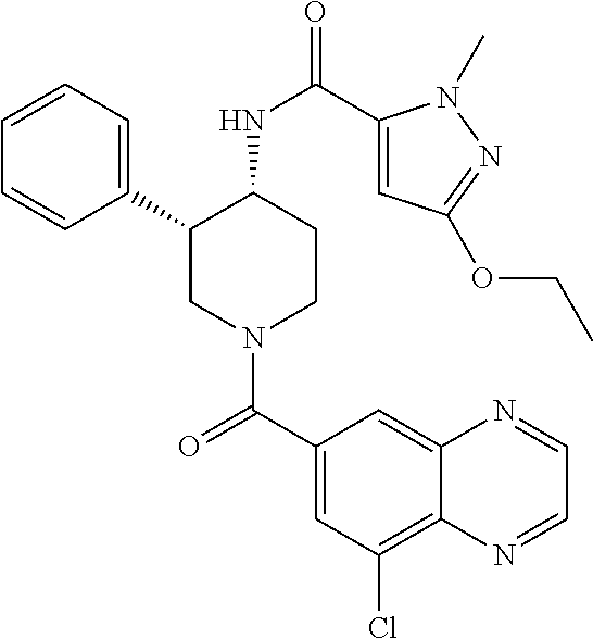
C1=CC=C(C2CN(C(C3=CC(Cl)=C4C(=C3)N=CC=N4)=O)CCC2NC(=O)C2=CC(OCC)=NN2C)C=C1
